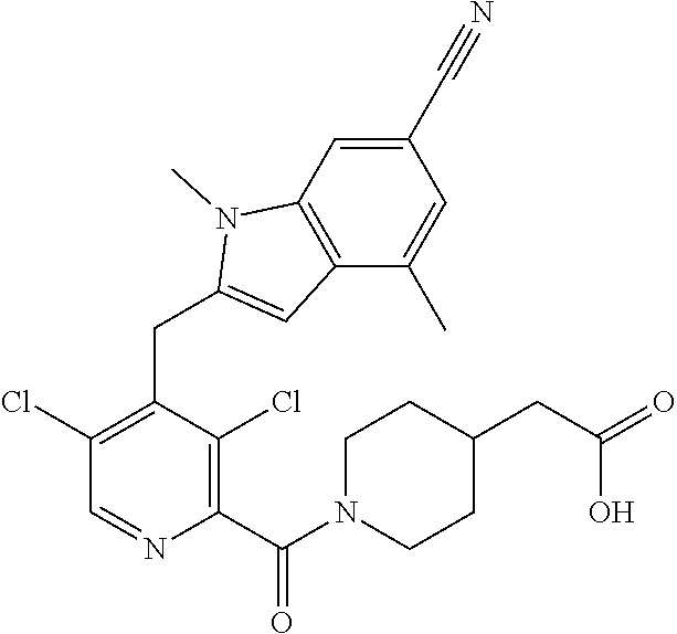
C1(C#N)=CC2=C(C(C)=C1)C=C(CC1=C(Cl)C=NC(C(N3CCC(CC(=O)O)CC3)=O)=C1Cl)N2C
